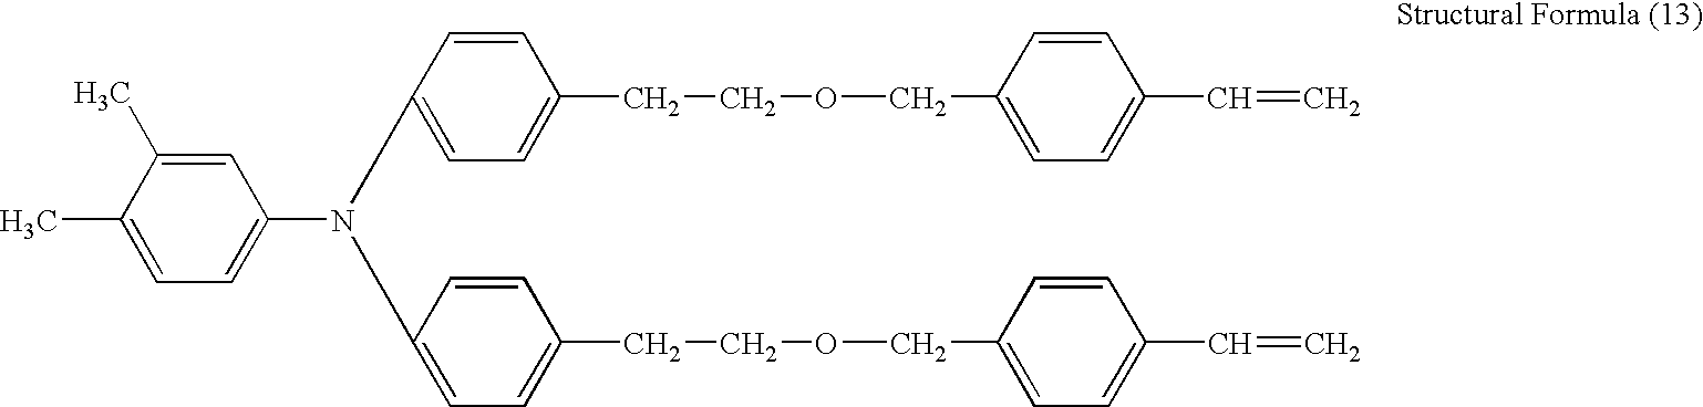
C1(C)=CC=C(N(CC2=CC=C(CCOCC3=CC=C(C=C)C=C3)C=C2)CC2=CC=C(CCOCC3=CC=C(C=C)C=C3)C=C2)C=C1C
